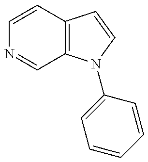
C1=CC2=C(C=N1)N(C1=CC=CC=C1)C=C2
